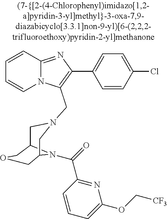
N12C(=NC(C3=CC=C(Cl)C=C3)=C1CN1CC3N(C(=O)C4=NC(OC[CF3])=CC=C4)C(C1)COC3)C=CC=C2
